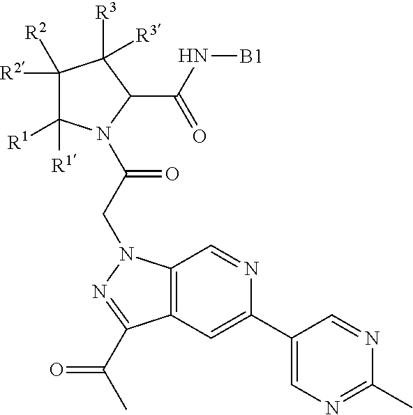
C1([R2])([R2])C([R1])([R1])N(C(CN2C3=C(C=C(C4=CN=C(C)N=C4)N=C3)C(C(C)=O)=N2)=O)C(C(N[B1])=O)C1([R3])[R3]
